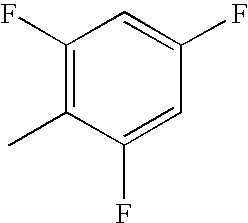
C1(F)=C(C)C(F)=CC(F)=C1
